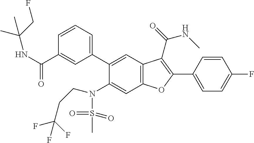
C1=CC(C2=C(C(=O)NC)C3=C(C=C(N(CCC(F)(F)F)S(=O)(=O)C)C(C4=CC=CC(C(NC(C)(CF)C)=O)=C4)=C3)O2)=CC=C1F
